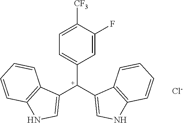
C1=C([CF3])C(F)=CC([C+](C2=CNC3=C2C=CC=C3)C2=CNC3=C2C=CC=C3)=C1.[Cl-]
